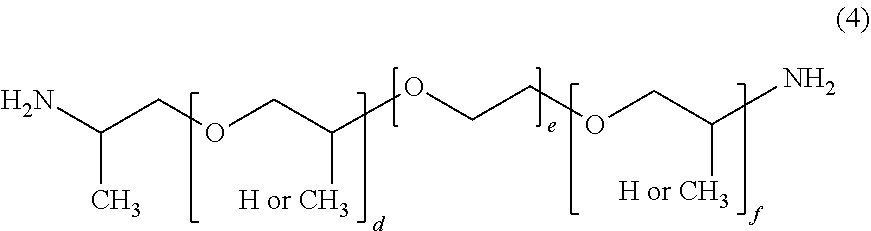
NC(COCC(OCCOCC(N)[H or CH3])[H or CH3])C
